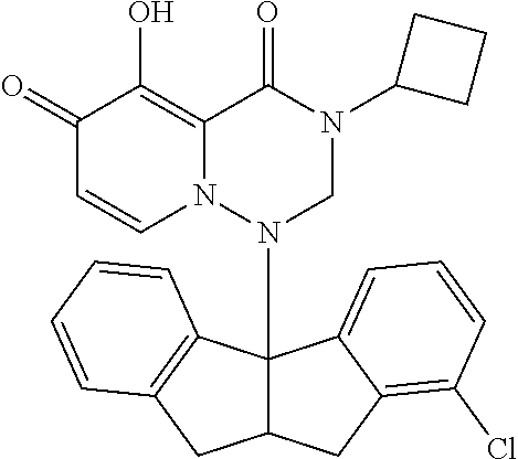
C1(=O)C=CN2C(=C1O)C(=O)N(C1CCC1)CN2C12C(CC3=C(Cl)C=CC=C13)CC1=C2C=CC=C1
